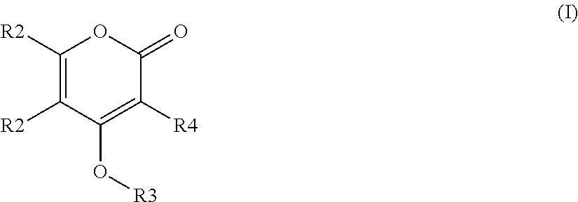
C1([R2])=C([R2])C(O[R3])=C([R4])C(=O)O1
